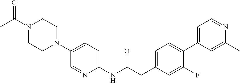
N1(C(C)=O)CCN(C2=CC=C(NC(CC3=CC=C(C4=CC=NC(C)=C4)C(F)=C3)=O)N=C2)CC1
